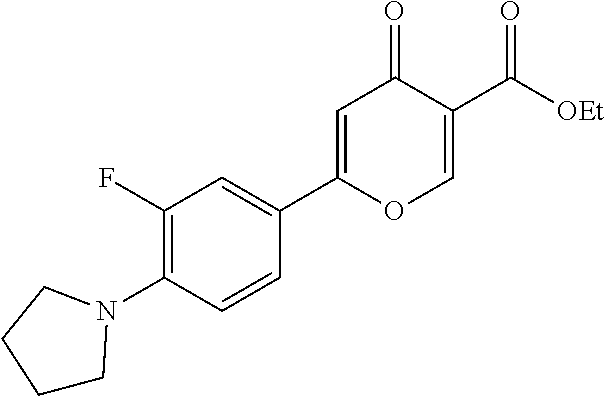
C1(F)=C(N2CCCC2)C=CC(C2=CC(=O)C(C([OEt])=O)=CO2)=C1
